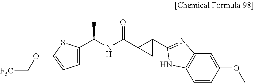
C1=C(C(NC(C2CC2C2=NC3=C(C=CC(OC)=C3)N2)=O)C)SC(OC[F3C])=C1
